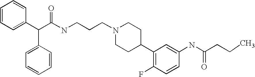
C(C(C1=CC=CC=C1)C1=CC=CC=C1)(NCCCN1CCC(C2=C(F)C=CC(NC(CCC)=O)=C2)CC1)=O
